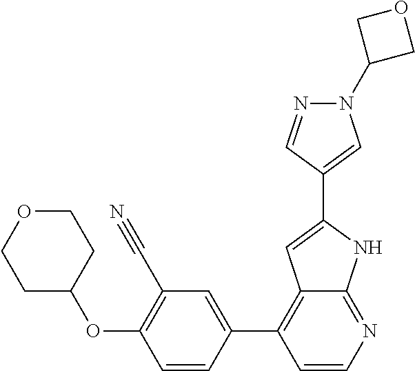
C1=CC(C2=C3C(=NC=C2)NC(C2=CN(C4COC4)N=C2)=C3)=CC(C#N)=C1OC1CCOCC1
